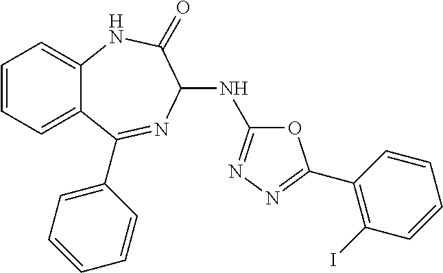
C1=CC=C2C(=C1)NC(=O)C(NC1=NN=C(C3=C(I)C=CC=C3)O1)N=C2C1=CC=CC=C1
